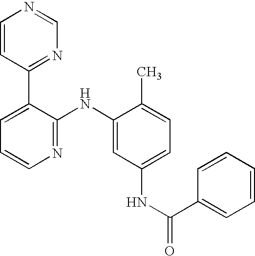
C1=CC(C2=CC=CN=C2NC2=CC(NC(C3=CC=CC=C3)=O)=CC=C2C)=NC=N1
